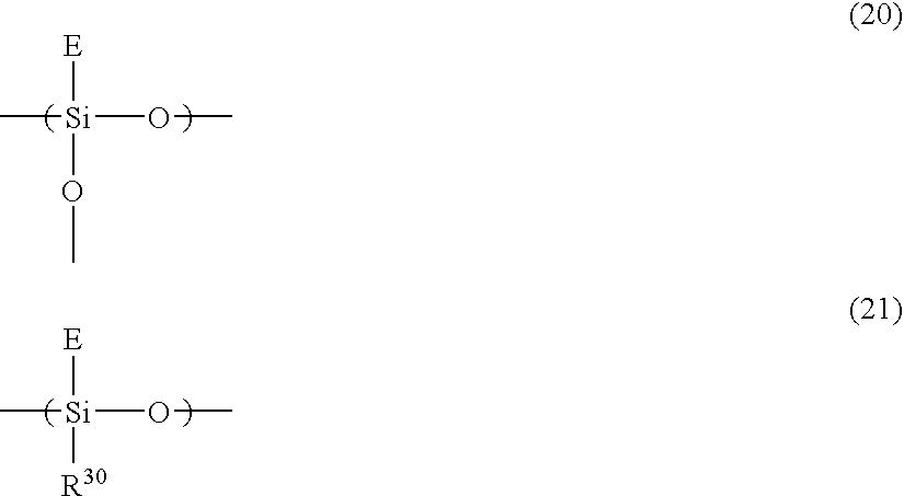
C[Si](OC)([E])OC.C[Si](OC)([E])[R30]
